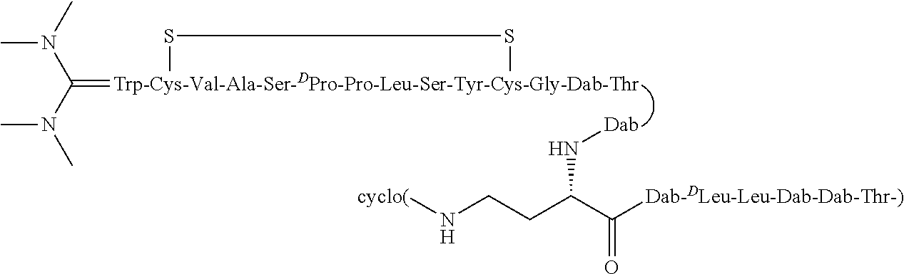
[Trp-Cys-Val-Ala-Ser-DPro-Pro-Leu-Ser-Tyr-Cys-Gly-Dab-Thr]1(=C(N(C)C)N(C)C)SS1.[Dab]NC(CCN[cyclo(])C([Dab-DLeu-Leu-Dab-Dab-Thr-)])=O
